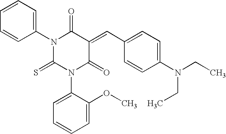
S=C1N(C2=CC=CC=C2OC)C(=O)C(=CC2=CC=C(N(CC)CC)C=C2)C(=O)N1C1=CC=CC=C1
